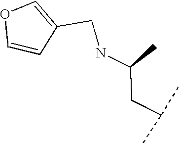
N(C(CC(C)C)C)CC1=COC=C1
